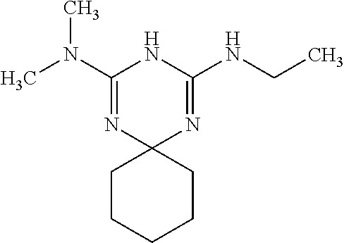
CN(C1=NC2(N=C(NCC)N1)CCCCC2)C
